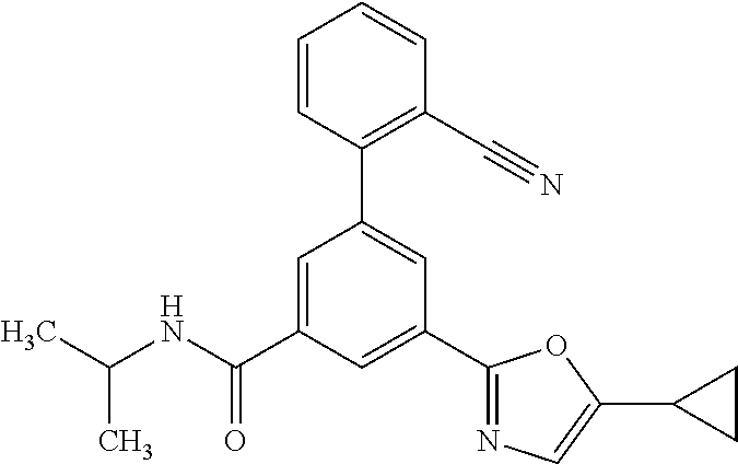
C(NC(C1=CC(C2=C(C#N)C=CC=C2)=CC(C2=NC=C(C3CC3)O2)=C1)=O)(C)C
